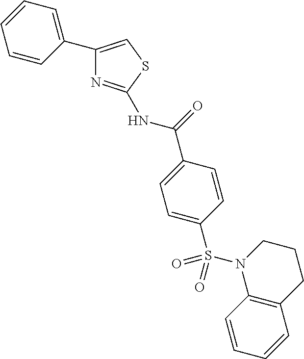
N(C(C1=CC=C(S(=O)(=O)N2C3=C(CCC2)C=CC=C3)C=C1)=O)C1=NC(C2=CC=CC=C2)=CS1
